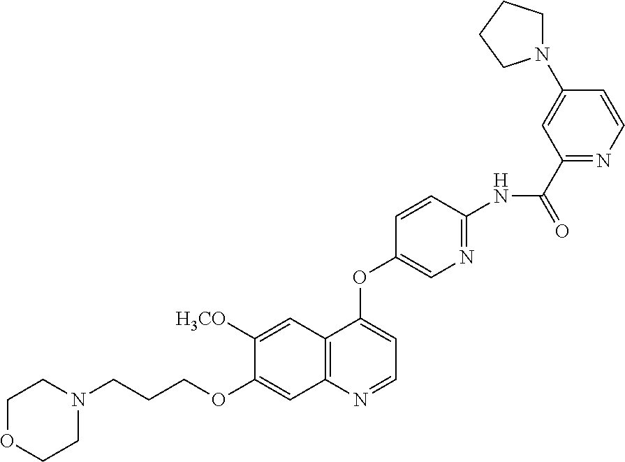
C1OCCN(CCCOC2=CC3=C(C=C2[H3CO])C(OC2=CN=C(NC(C4=NC=CC(N5CCCC5)=C4)=O)C=C2)=CC=N3)C1
